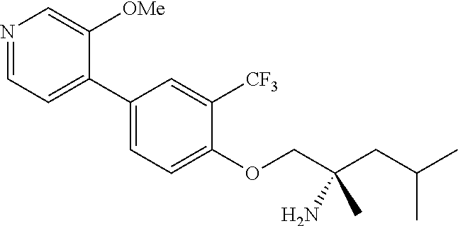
N1=CC=C(C2=CC=C(OCC(CC(C)C)(N)C)C([CF3])=C2)C([OMe])=C1
